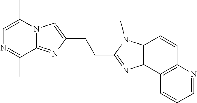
C(CC1=NC2=C(N1C)C=CC1=C2C=CC=N1)C1=CN2C(=N1)C(C)=NC=C2C
